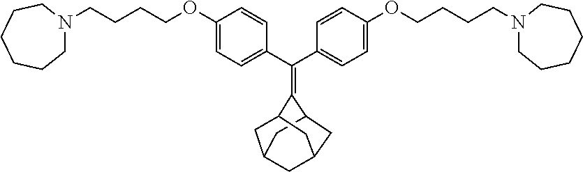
C(C1=CC=C(OCCCCN2CCCCCC2)C=C1)(C1=CC=C(OCCCCN2CCCCCC2)C=C1)=C1C2CC3CC(C2)CC1C3
